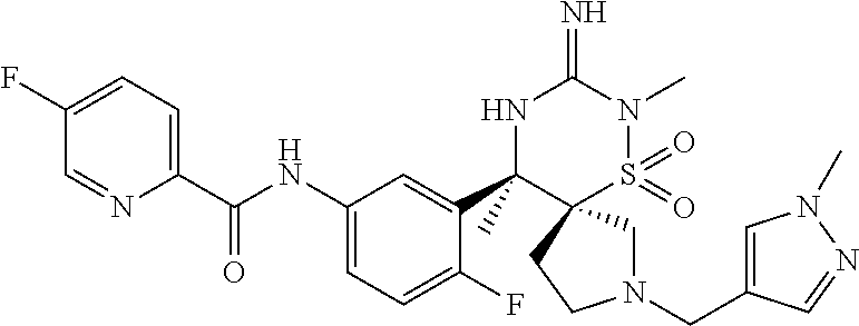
N1(CC2=CN(C)N=C2)CC2(CC1)S(=O)(=O)N(C)C(=N)NC2(C1=CC(NC(C2=CC=C(F)C=N2)=O)=CC=C1F)C
